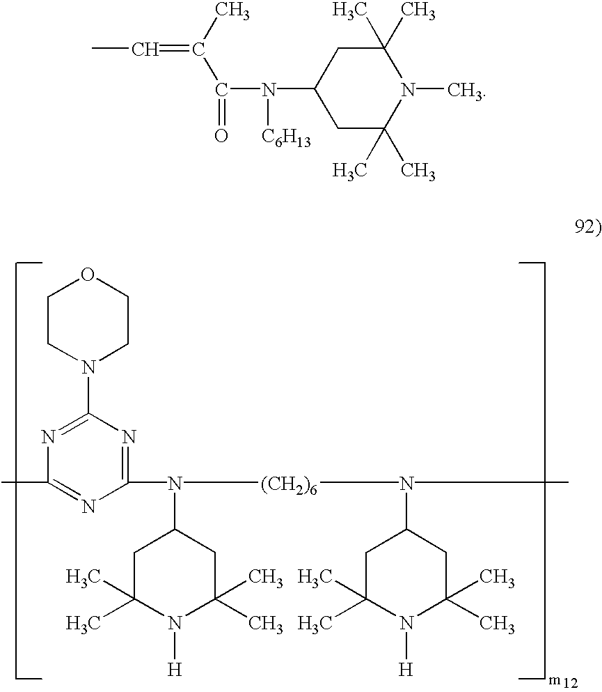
CC=C(C(=O)N(C1CC(C)(C)N(C)C(C)(C)C1)[C6H13])C.CC1=NC(N(C2CC(C)(C)N([H])C(C)(C)C2)[(CH2)6]N(C2CC(C)(C)N([H])C(C)(C)C2)C)=NC(N2CCOCC2)=N1
